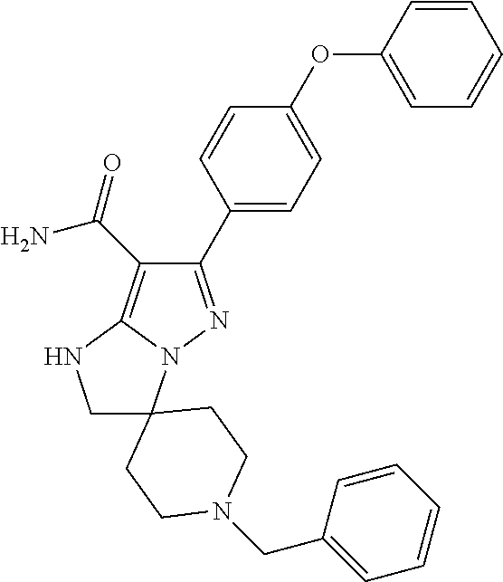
C1=CC(OC2=CC=C(C3=NN4C(=C3C(N)=O)NCC43CCN(CC4=CC=CC=C4)CC3)C=C2)=CC=C1
